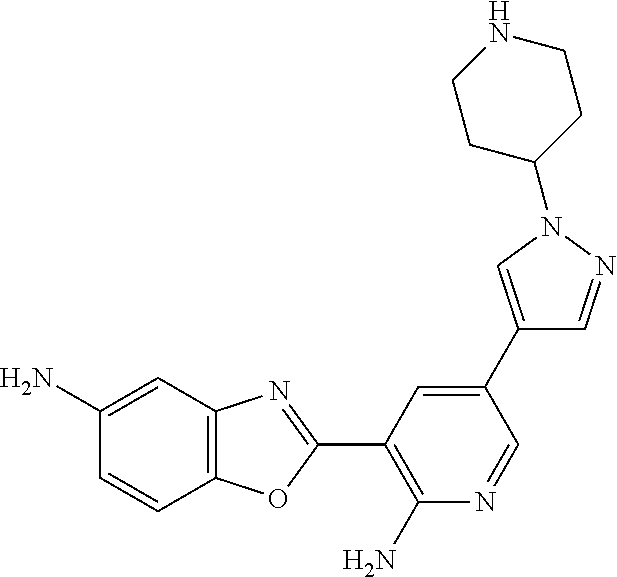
NC1=CC2=C(C=C1)OC(C1=C(N)N=CC(C3=CN(C4CCNCC4)N=C3)=C1)=N2
